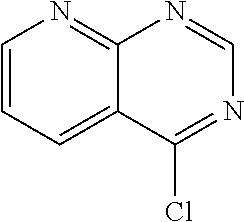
C1=CC=C2C(=N1)N=CN=C2Cl
